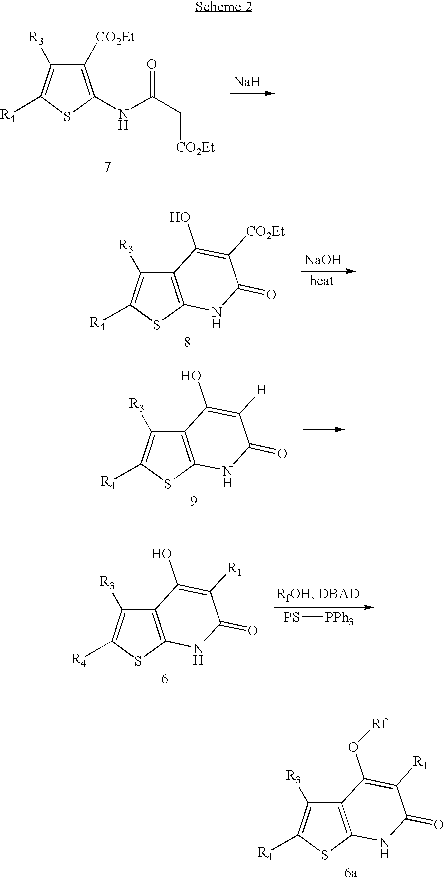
C1([CO2Et])=C(NC(C[CO2Et])=O)SC([R4])=C1[R3].[Na].C12=C(SC([R4])=C1[R3])NC(=O)C([CO2Et])=C2O.[NaOH].C12=C(SC([R4])=C1[R3])NC(=O)C([H])=C2O.C12=C(SC([R4])=C1[R3])NC(=O)C([R1])=C2O.[PS][PPh3].C12=C(SC([R4])=C1[R3])NC(=O)C([R1])=C2O[Rf]
